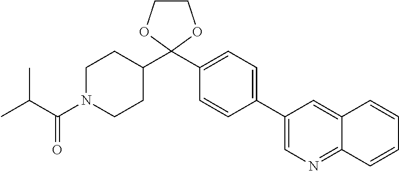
C1N(C(C(C)C)=O)CCC(C2(C3=CC=C(C4=CN=C5C(=C4)C=CC=C5)C=C3)OCCO2)C1
